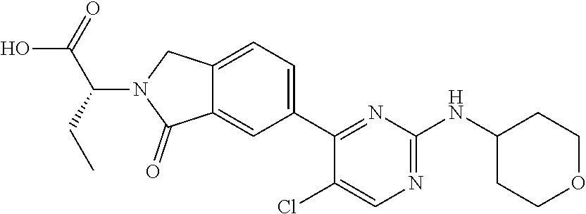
C12=CC(C3=NC(NC4CCOCC4)=NC=C3Cl)=CC=C1CN(C(CC)C(O)=O)C2=O
